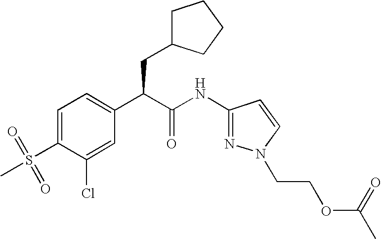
C1=C(S(=O)(C)=O)C(Cl)=CC(C(C(NC2=NN(CCOC(C)=O)C=C2)=O)CC2CCCC2)=C1
